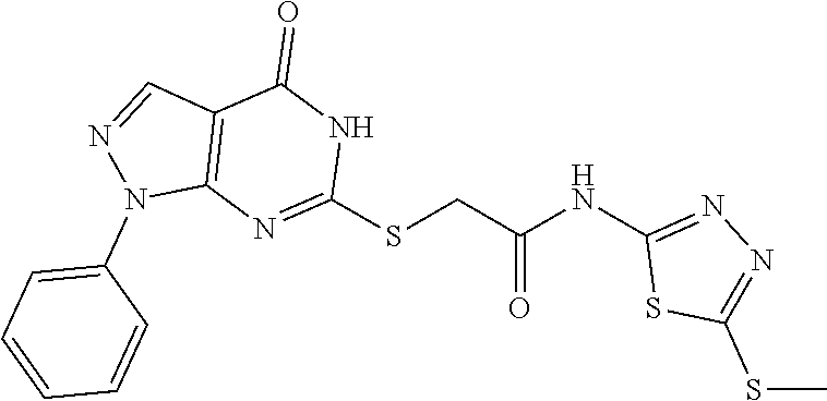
C1(SCC(NC2=NN=C(SC)S2)=O)=NC2=C(C=NN2C2=CC=CC=C2)C(=O)N1
